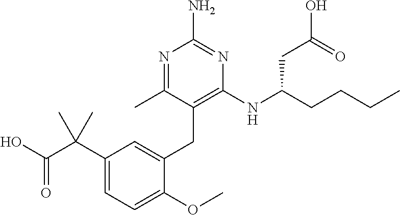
C1=C(C(C(O)=O)(C)C)C=C(CC2=C(NC(CCCC)CC(O)=O)N=C(N)N=C2C)C(OC)=C1
